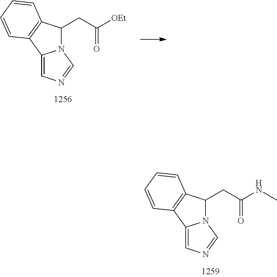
C12=CN=CN1C(CC(NC)=O)C1=C2C=CC=C1.C12=CN=CN1C(CC([OEt])=O)C1=C2C=CC=C1
